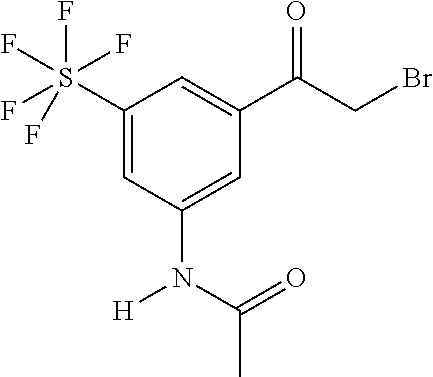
C1(S(F)(F)(F)(F)F)=CC(N([H])C(=O)C)=CC(C(CBr)=O)=C1
